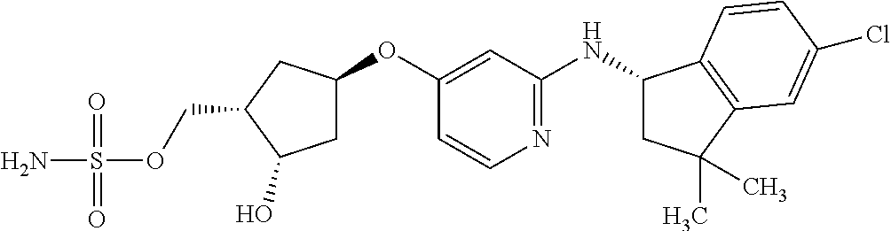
N1=C(NC2CC(C)(C)C3=C2C=CC(Cl)=C3)C=C(OC2CC(O)C(COS(N)(=O)=O)C2)C=C1
